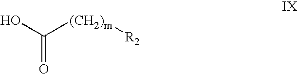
OC([(CH2)m][R2])=O
